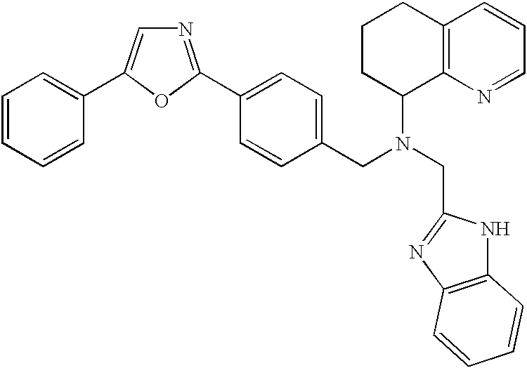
C1CCC2=C(C1N(CC1=NC3=C(N1)C=CC=C3)CC1=CC=C(C3=NC=C(C4=CC=CC=C4)O3)C=C1)N=CC=C2
